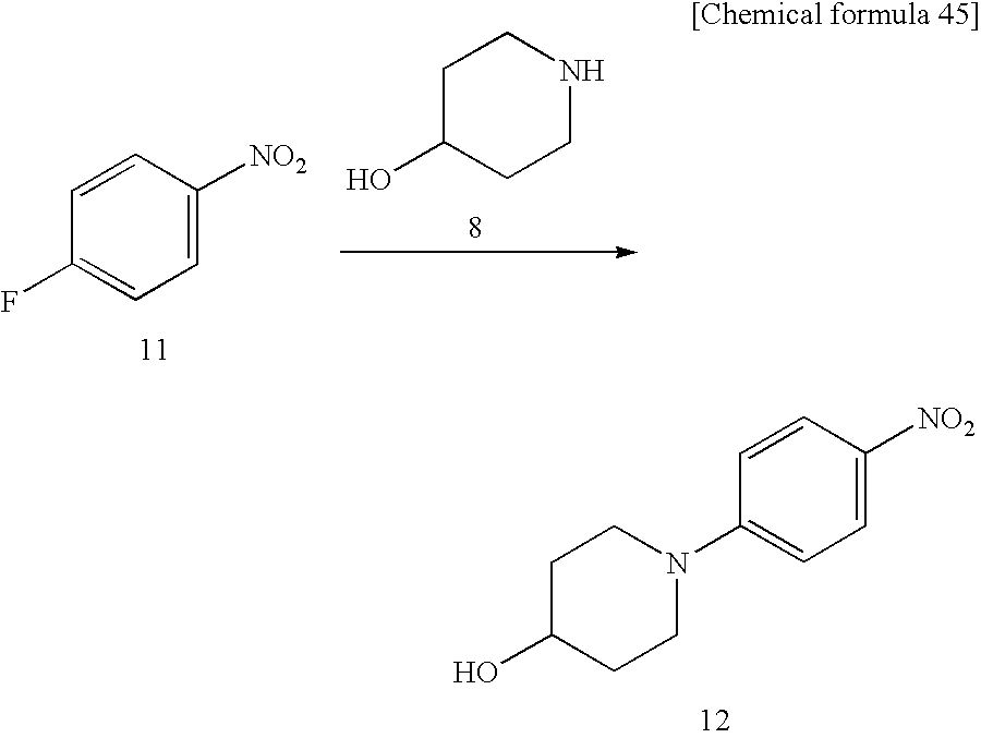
C1C(O)CCNC1.C1=CC([NO2])=CC=C1F.C1C(O)CCN(C2=CC=C([NO2])C=C2)C1
